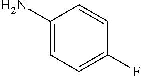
C1(N)=CC=C(F)C=C1
